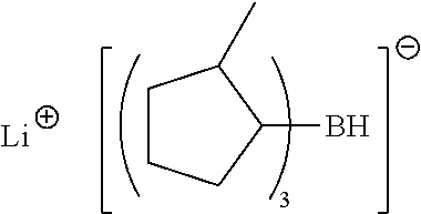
C1(B)C(C)CCC1.[Li]
